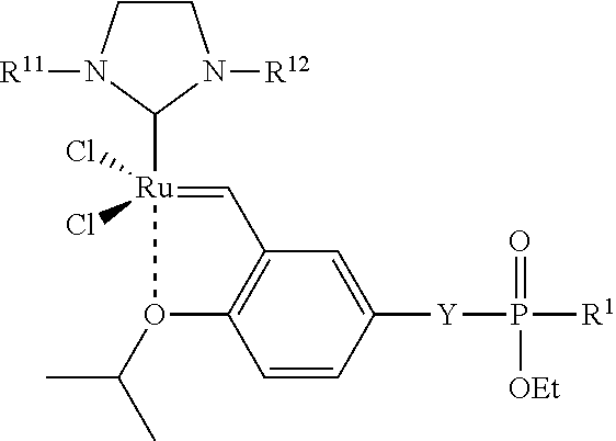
P([Y]C1=CC2=C(C=C1)O(C(C)C)[Ru](Cl)(Cl)(C1N([R11])CCN1[R12])=C2)([R1])(=O)[OEt]
